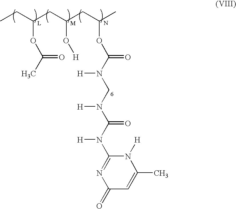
CCC(CC(CC(C)OC(N([H])CN([H])C(N([H])C1=NC(=O)C=C(C)N1[H])=O)=O)O[H])OC(C)=O
